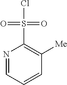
N1=CC=CC([Me])=C1S(=O)(=O)Cl
